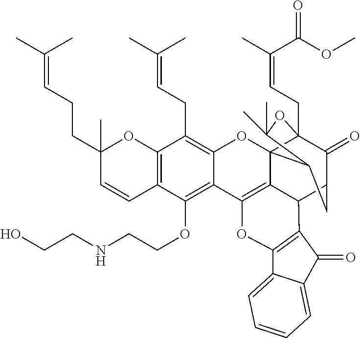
C12=C(C=CC(CCC=C(C)C)(C)O1)C(OCCNCCO)=C1C(=C2CC=C(C)C)OC23C4(CC=C(C)C(OC)=O)C(=O)C(CC2C(C)(C)O4)C2C3=C1OC1=C2C(=O)C2=CC=CC=C12
